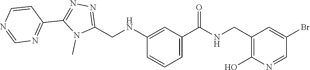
N(C1=CC(C(=O)NCC2=C(O)N=CC(Br)=C2)=CC=C1)CC1=NN=C(C2=NC=NC=C2)N1C
